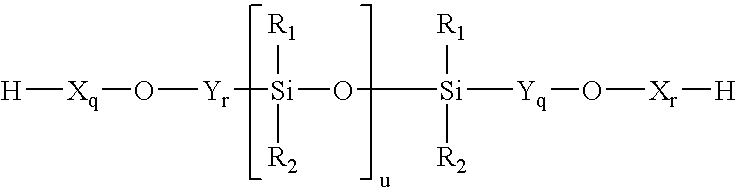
[H][Xq]O[Yr][Si](O[Si]([Yq]O[Xr][H])([R1])[R2])([R1])[R2]
